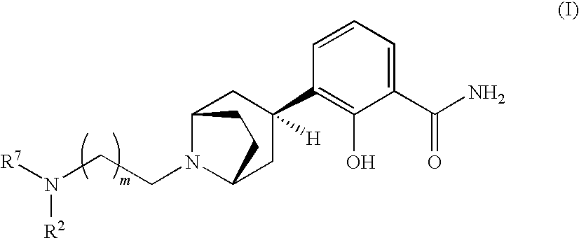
N(CCN1C2CC(C3=C(O)C(C(N)=O)=CC=C3)([H])CC1CC2)([R7])[R2]
